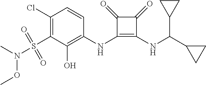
C1(Cl)=C(S(=O)(=O)N(C)OC)C(O)=C(NC2=C(NC(C3CC3)C3CC3)C(=O)C2=O)C=C1
